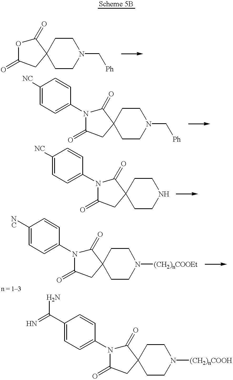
C1CN(C[Ph])CCC12C(=O)OC(=O)C2.C1CN(C[Ph])CCC12C(=O)N(C1=CC=C([NC])C=C1)C(=O)C2.C1CNCCC12C(=O)N(C1=CC=C([NC])C=C1)C(=O)C2.C1CN([(CH2)nCOOEt])CCC12C(=O)N(C1=CC=C([NC])C=C1)C(=O)C2.C1CN([(CH2)nCOOH])CCC12C(=O)N(C1=CC=C(C(=N)N)C=C1)C(=O)C2
